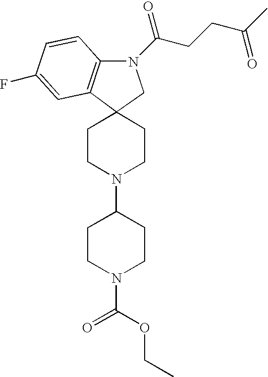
C12(C3=C(N(C(CCC(C)=O)=O)C1)C=CC(F)=C3)CCN(C1CCN(C(OCC)=O)CC1)CC2
